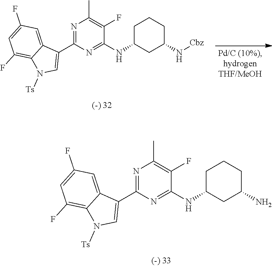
N1=C(C2=CN([Ts])C3=C(F)C=C(F)C=C23)N=C(NC2CC(N[Cbz])CCC2)C(F)=C1C.N1=C(C2=CN([Ts])C3=C(F)C=C(F)C=C23)N=C(NC2CC(N)CCC2)C(F)=C1C
